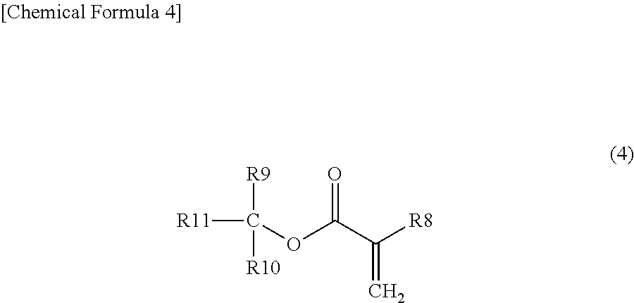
[R11]C(OC(C([R8])=C)=O)([R9])[R10]
